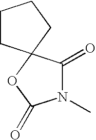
N1(C)C(=O)C2(OC1=O)CCCC2
